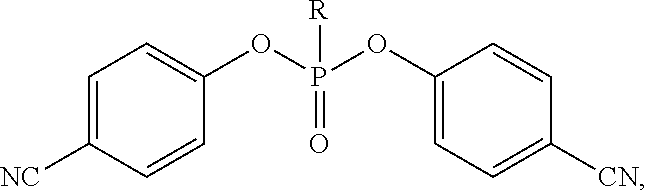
C1=C([NC])C=CC(OP(OC2=CC=C([CN])C=C2)([R])=O)=C1
